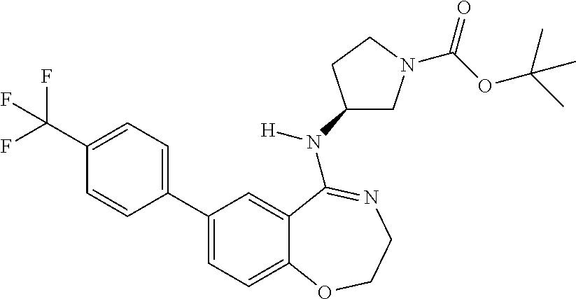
C1(C2=CC=C3C(=C2)C(N([H])C2CN(C(=O)OC(C)(C)C)CC2)=NCCO3)=CC=C(C(F)(F)F)C=C1
